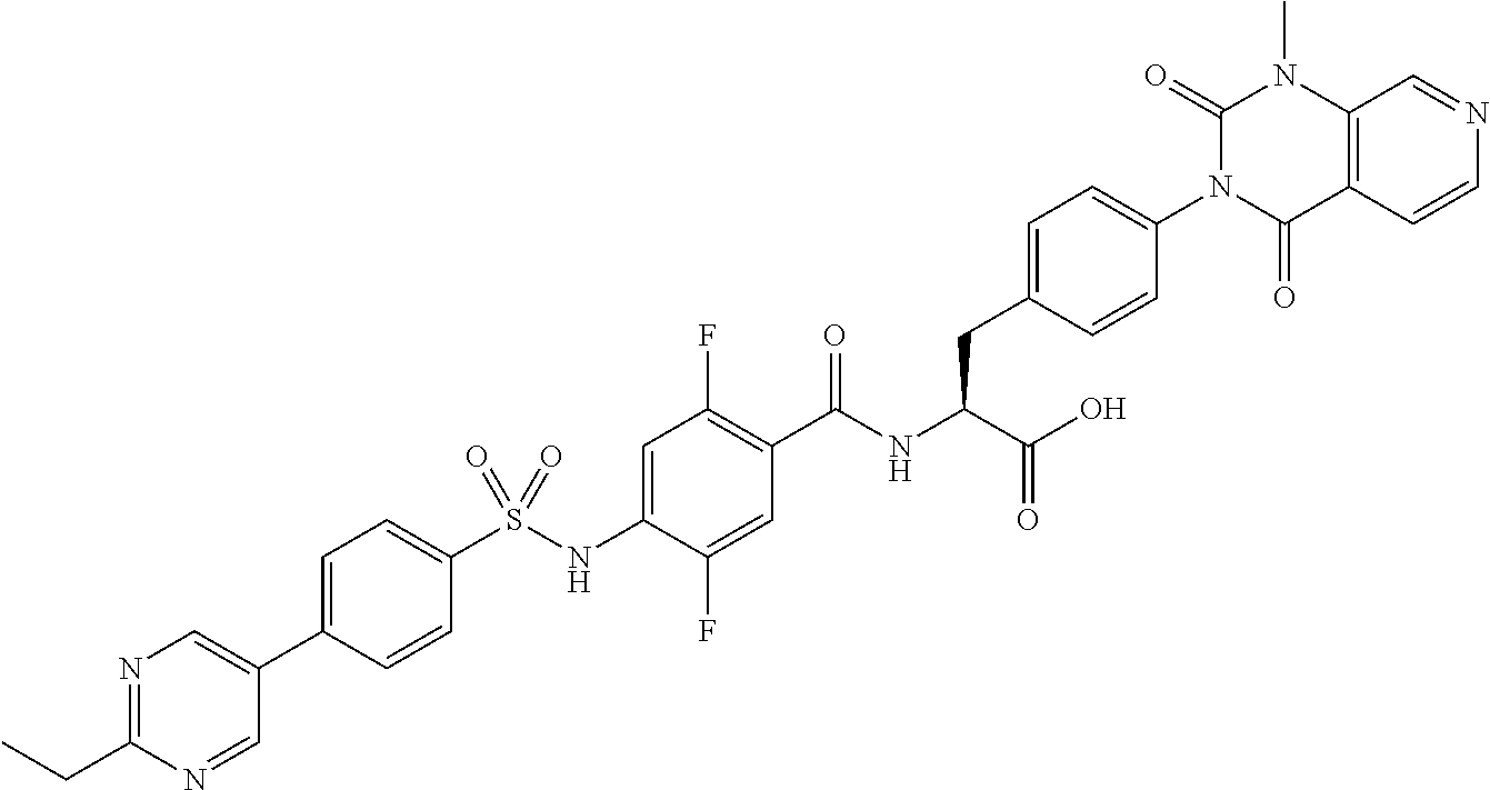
C1=C(C2=CN=C(CC)N=C2)C=CC(S(NC2=CC(F)=C(C(NC(C(O)=O)CC3=CC=C(N4C(=O)N(C)C5=C(C4=O)C=CN=C5)C=C3)=O)C=C2F)(=O)=O)=C1
